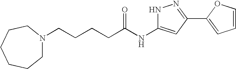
C(CCCC(NC1=CC(C2=CC=CO2)=NN1)=O)N1CCCCCC1
